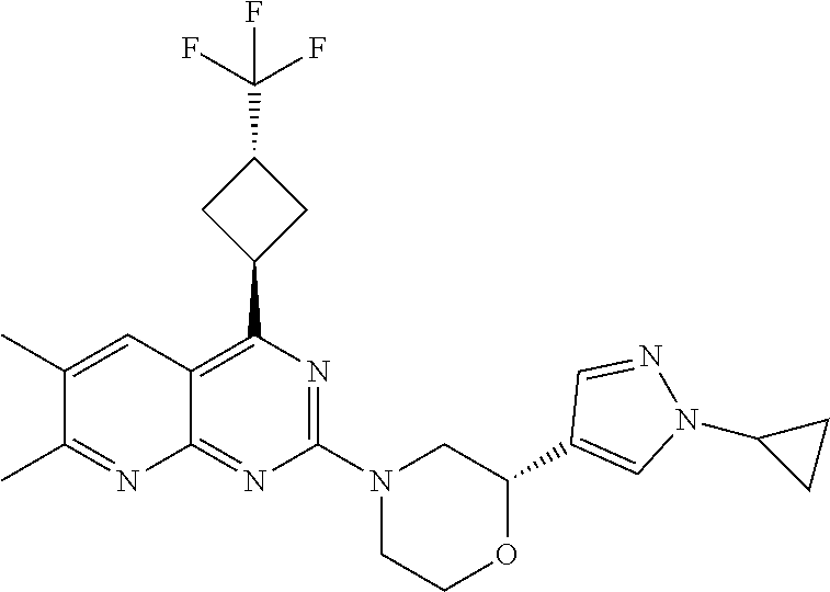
C1(C2=CN(C3CC3)N=C2)OCCN(C2=NC(C3CC(C(F)(F)F)C3)=C3C(=N2)N=C(C)C(C)=C3)C1
